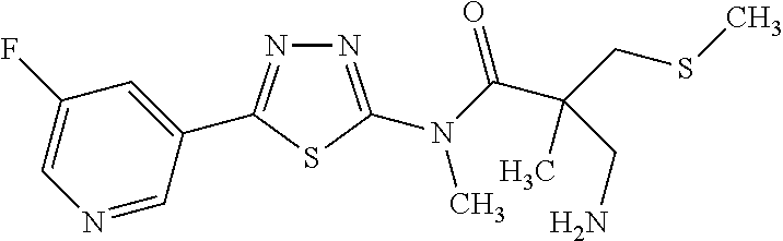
C1=C(C2=NN=C(N(C(C(CSC)(C)CN)=O)C)S2)C=NC=C1F
